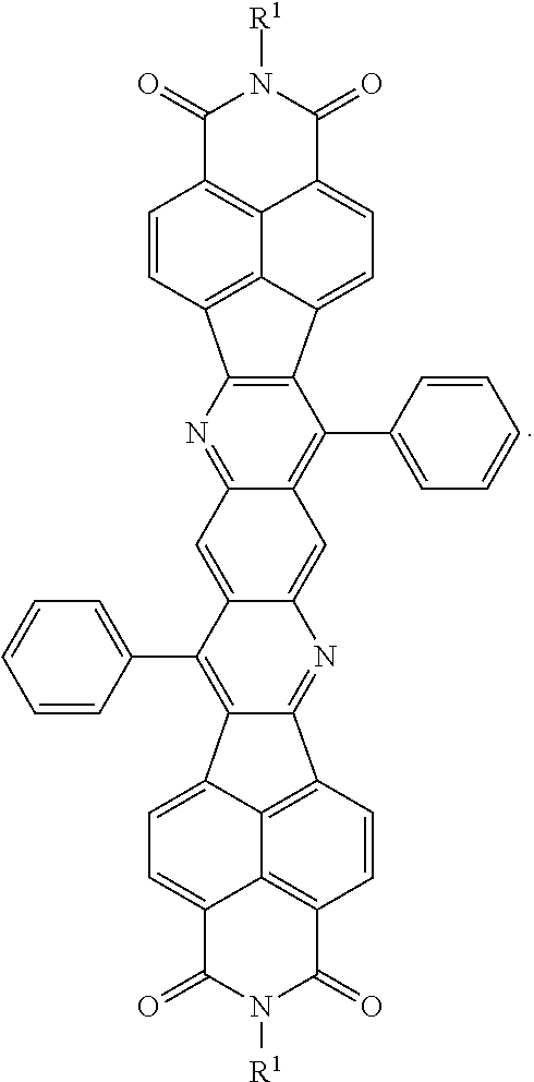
C12=NC3=C(C4=CC=C5C6=C(C=CC3=C46)C(=O)N([R1])C5=O)C(C3=CC=CC=C3)=C1C=C1C(=C2)C(C2=CC=CC=C2)=C2C3=CC=C4C5=C(C=CC(=C53)C2=N1)C(=O)N([R1])C4=O
